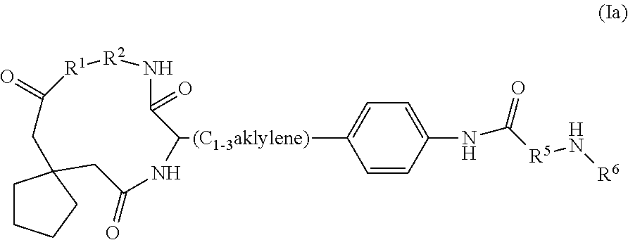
C1=CC(NC([R5]N[R6])=O)=CC=C1[(C1-3aklylene)]C1C(=O)N[R2][R1]C(=O)CC2(CC(=O)N1)CCCC2
